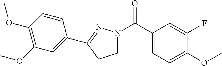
C1(C(N2CCC(C3=CC(OC)=C(OC)C=C3)=N2)=O)=CC=C(OC)C(F)=C1
